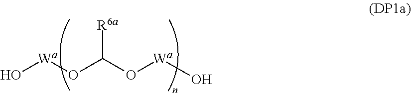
O[Wa]OC(O[Wa]O)[R6a]
